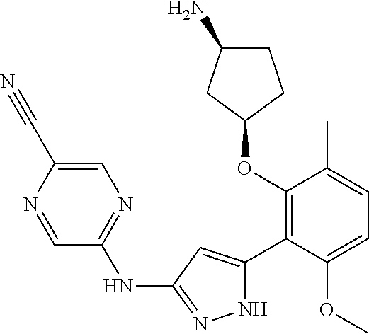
C1(OC2=C(C3=CC(NC4=NC=C(C#N)N=C4)=NN3)C(OC)=CC=C2C)CCC(N)C1
